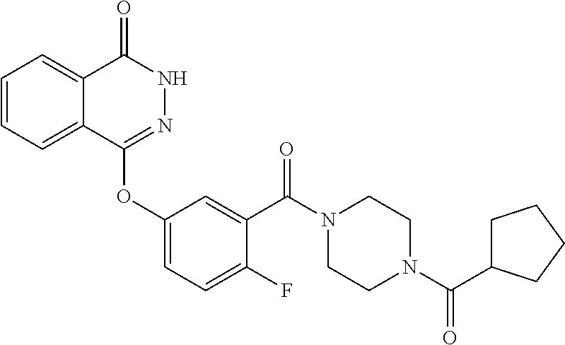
C1=CC=C2C(=C1)C(=O)NN=C2OC1=CC=C(F)C(C(N2CCN(C(C3CCCC3)=O)CC2)=O)=C1
